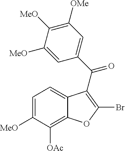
C12=C([OAc])C([MeO])=CC=C1C(C(=O)C1=CC([OMe])=C([MeO])C([MeO])=C1)=C(Br)O2
